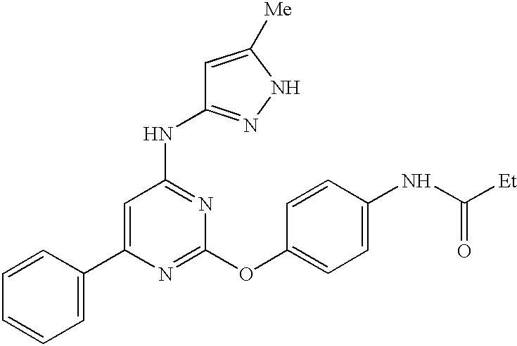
C1=CC(C2=CC(NC3=NNC([Me])=C3)=NC(OC3=CC=C(NC([Et])=O)C=C3)=N2)=CC=C1
